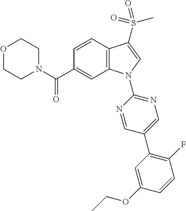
O1CCN(C(C2=CC3=C(C=C2)C(S(C)(=O)=O)=CN3C2=NC=C(C3=C(F)C=CC(OCC)=C3)C=N2)=O)CC1
